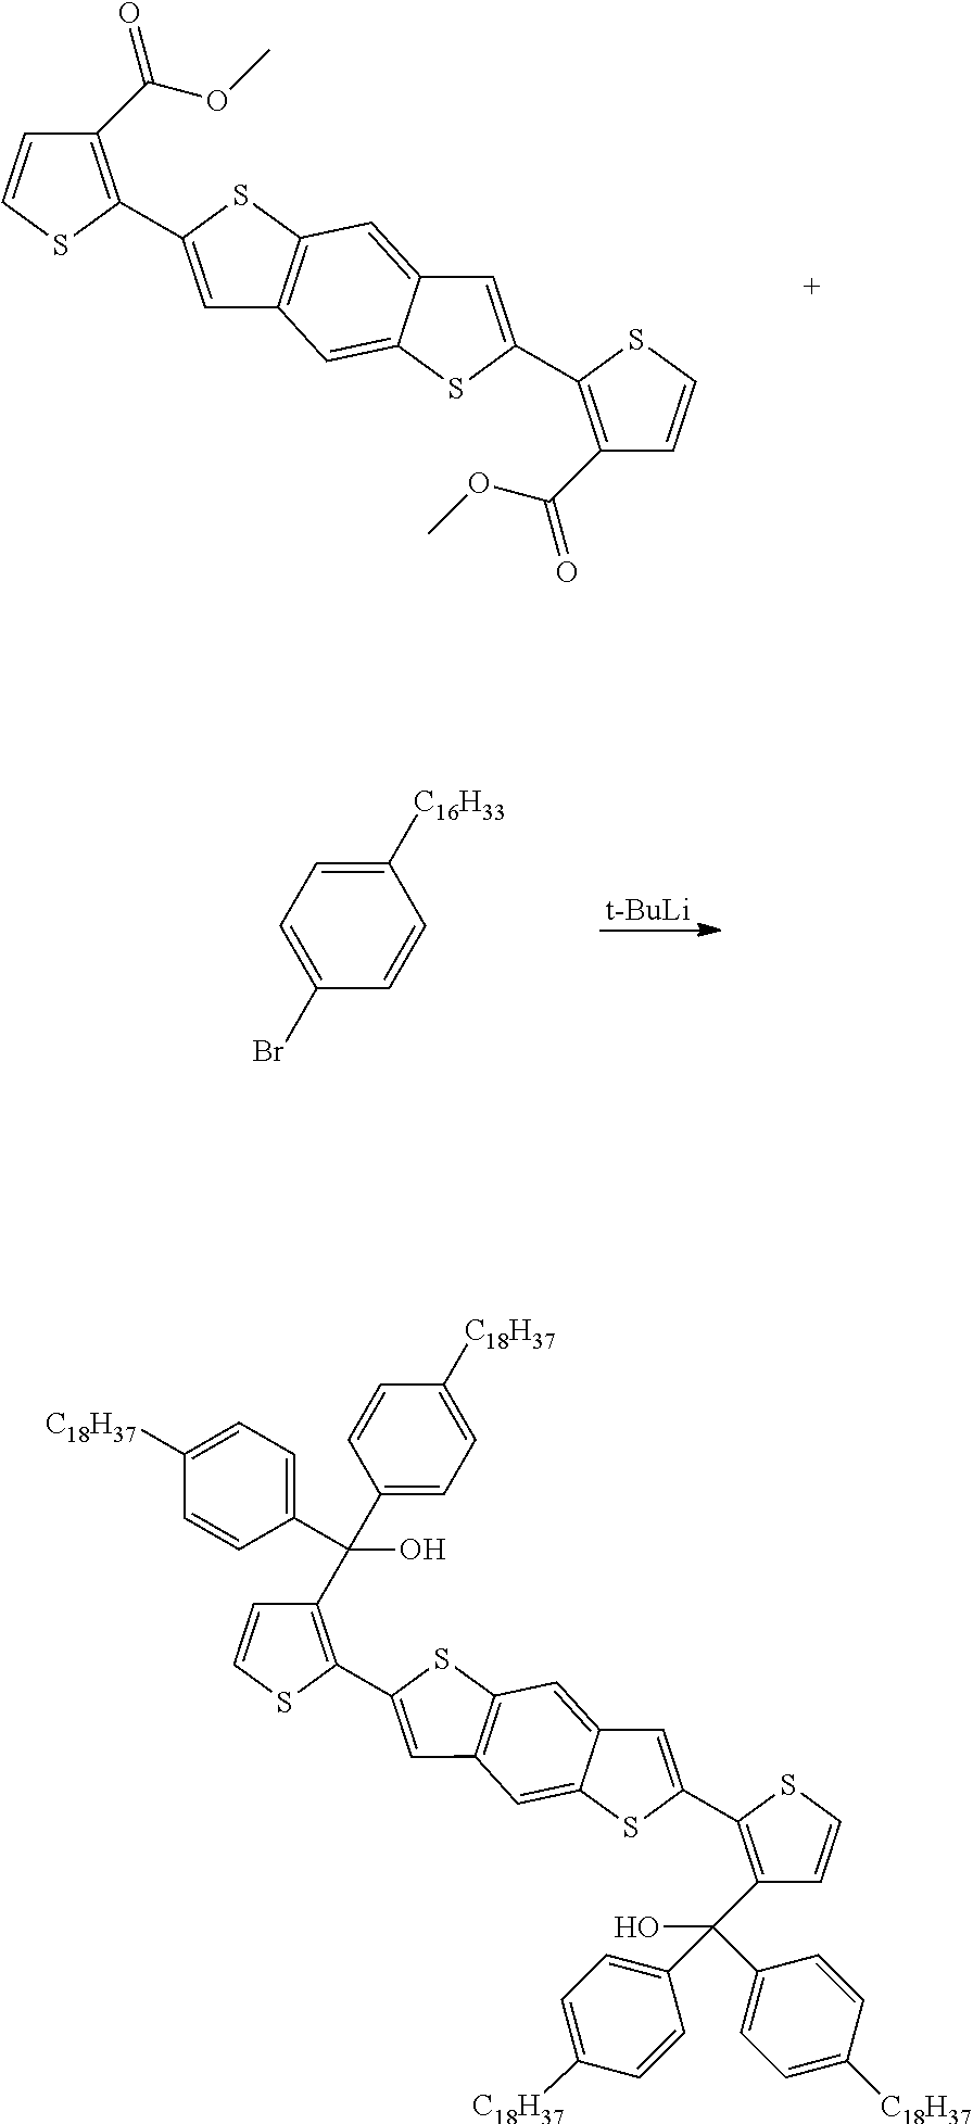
C1=C(C2=C(C(OC)=O)C=CS2)SC2=C1C=C1C(=C2)C=C(C2=C(C(OC)=O)C=CS2)S1.[t-BuLi].C1([C16H33])=CC=C(Br)C=C1.C1=C(C2=C(C(C3=CC=C([C18H37])C=C3)(O)C3=CC=C([C18H37])C=C3)C=CS2)SC2=C1C=C1C(=C2)C=C(C2=C(C(C3=CC=C([C18H37])C=C3)(C3=CC=C([C18H37])C=C3)O)C=CS2)S1
